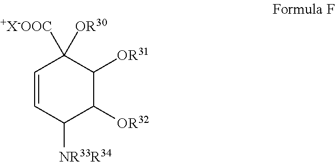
C1([NR33R34])C([OR32])C([OR31])C([OR30])([+X-OOC])C=C1
